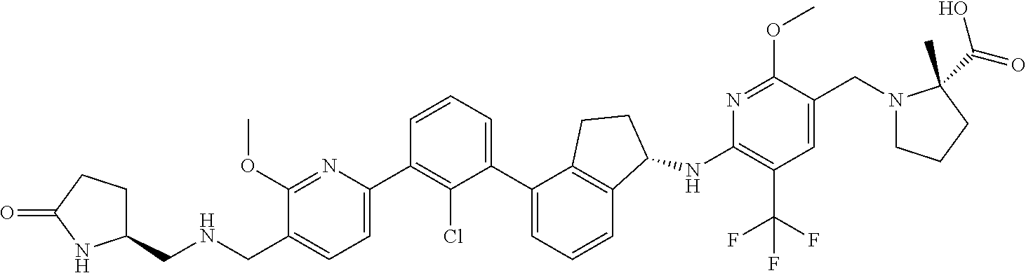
C1(CNCC2=CC=C(C3=C(Cl)C(C4=CC=CC5=C4CCC5NC4=C(C(F)(F)F)C=C(CN5CCCC5(C(=O)O)C)C(OC)=N4)=CC=C3)N=C2OC)CCC(=O)N1
